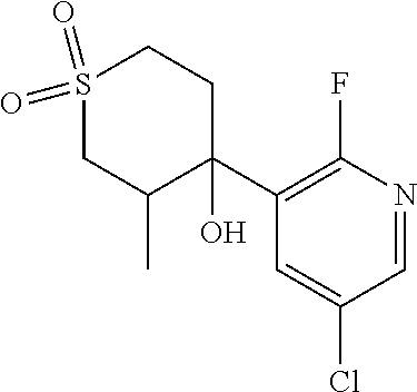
C1=C(Cl)C=NC(F)=C1C1(O)C(C)CS(=O)(=O)CC1
